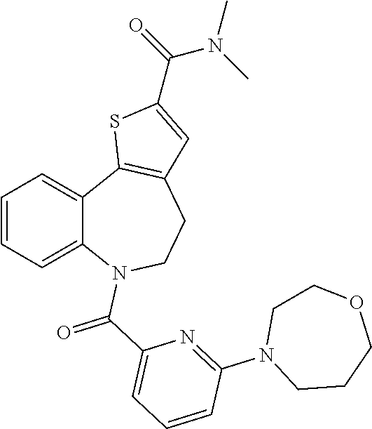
C1=CC=C2C(=C1)C1=C(CCN2C(C2=CC=CC(N3CCCOCC3)=N2)=O)C=C(C(N(C)C)=O)S1
